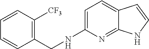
C1=C(NCC2=C([CF3])C=CC=C2)N=C2C(=C1)C=CN2
